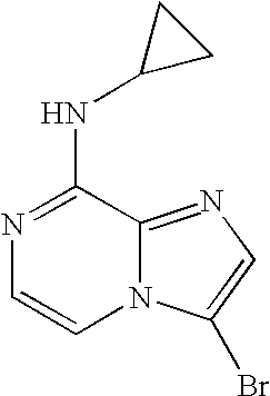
N1=C(NC2CC2)C2=NC=C(Br)N2C=C1
